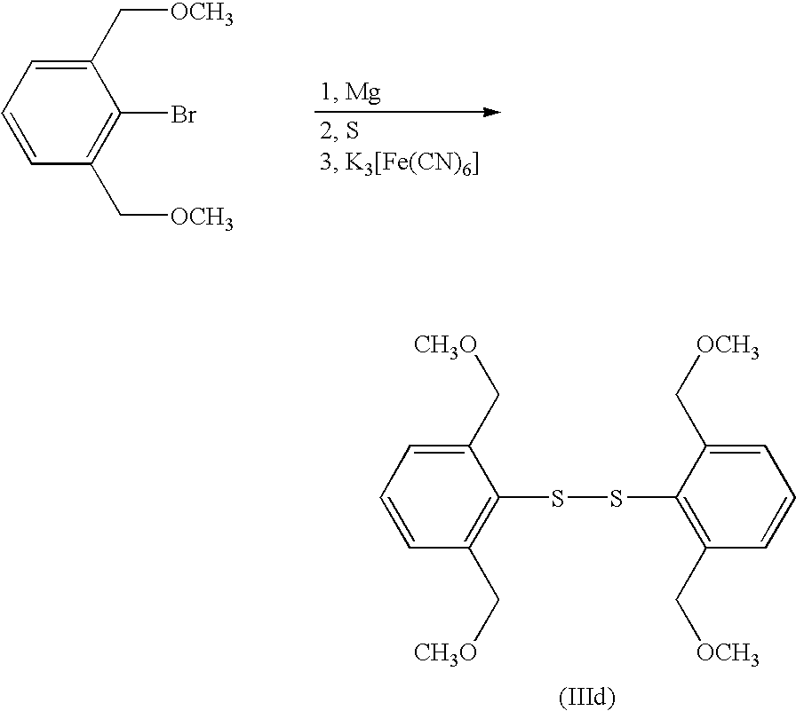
C1=CC(C[OCH3])=C(Br)C(C[OCH3])=C1.C1(C[OCH3])=C(SSC2=C(C[CH3O])C=CC=C2C[CH3O])C(C[OCH3])=CC=C1
